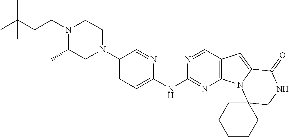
N1(C2=CC=C(NC3=NC4=C(C=N3)C=C3N4C4(CNC3=O)CCCCC4)N=C2)CCN(CCC(C)(C)C)C(C)C1
